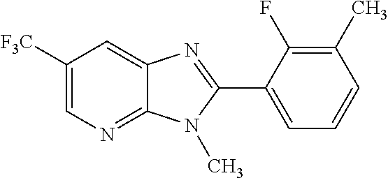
C1([F3C])=CN=C2C(=C1)N=C(C1=CC=CC(C)=C1F)N2C
